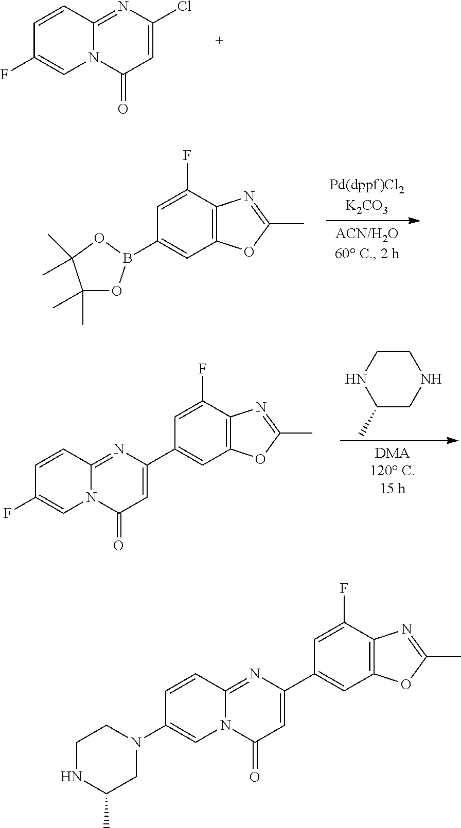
C1(F)=CN2C(=NC(Cl)=CC2=O)C=C1.C1=C(F)C2=C(C=C1B1OC(C)(C)C(C)(C)O1)OC(C)=N2.C1=C(F)C2=C(C=C1C1=CC(=O)N3C=C(F)C=CC3=N1)OC(C)=N2.C1CNC(C)CN1.C1=C(F)C2=C(C=C1C1=CC(=O)N3C=C(N4CCNC(C)C4)C=CC3=N1)OC(C)=N2
